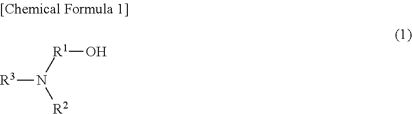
[R3]N([R1]O)[R2]
